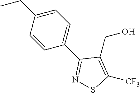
C1(CO)=C([CF3])SN=C1C1=CC=C(CC)C=C1
